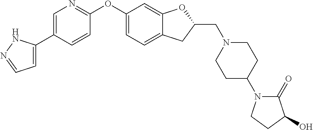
C1=C(C2=CN=C(OC3=CC=C4C(=C3)OC(CN3CCC(N5C(=O)C(O)CC5)CC3)C4)C=C2)NN=C1
